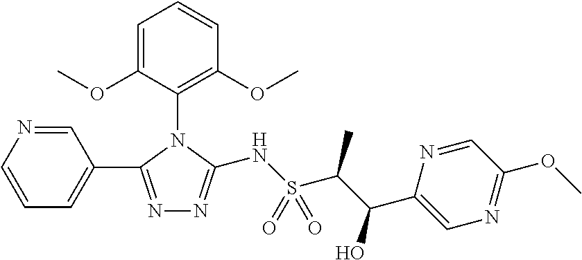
C1=NC=CC=C1C1=NN=C(NS(C(C(C2=CN=C(OC)C=N2)O)C)(=O)=O)N1C1=C(OC)C=CC=C1OC
